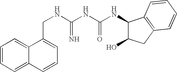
C1=CC=C2C(=C1)C(CNC(NC(NC1C(O)CC3=C1C=CC=C3)=O)=N)=CC=C2
